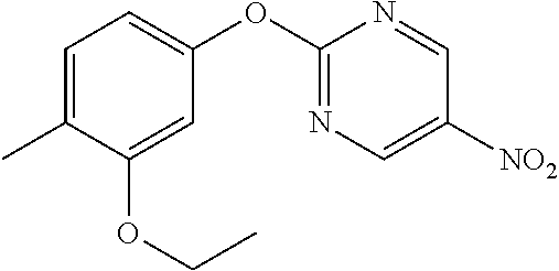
C1=C(C)C(OCC)=CC(OC2=NC=C([NO2])C=N2)=C1
